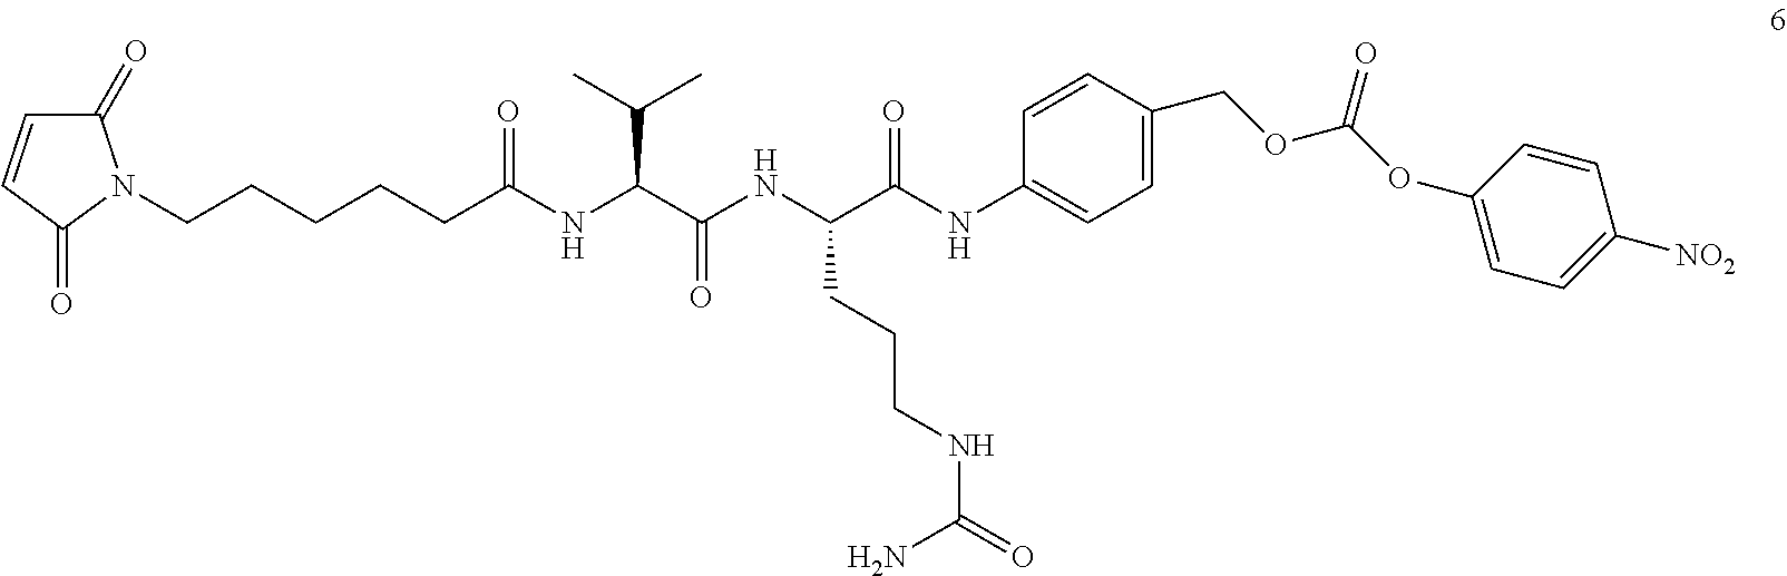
C1(=O)C=CC(=O)N1CCCCCC(NC(C(NC(C(NC1=CC=C(COC(OC2=CC=C([NO2])C=C2)=O)C=C1)=O)CCCNC(=O)N)=O)C(C)C)=O
